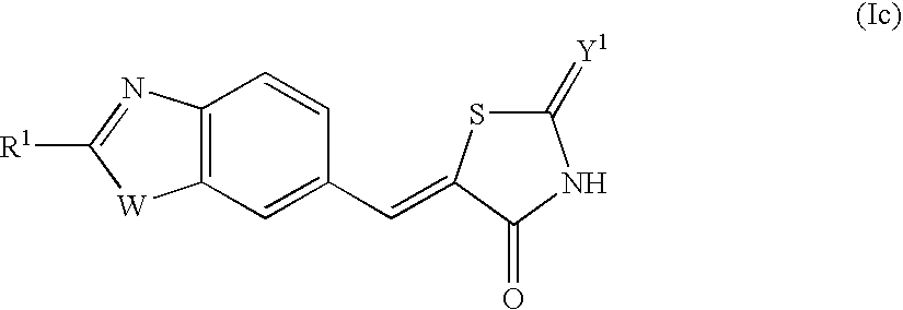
C12=C(C=C(C=C3SC(=[Y1])NC3=O)C=C1)[W]C([R1])=N2
